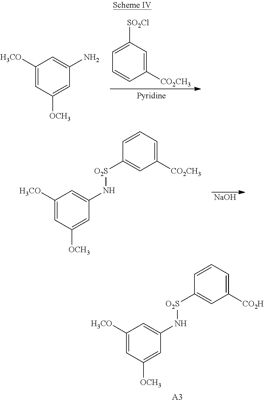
[OCH3]C1=CC(N[O2S]C2=CC([CO2H])=CC=C2)=CC([H3CO])=C1.[A3].C1([SO2Cl])=CC=CC([CO2CH3])=C1.[OCH3]C1=CC(N)=CC([H3CO])=C1.[NaOH].[OCH3]C1=CC(N[O2S]C2=CC([CO2CH3])=CC=C2)=CC([H3CO])=C1
